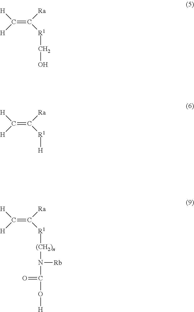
C([H])([H])=C([Ra])[R1]CO.C([H])([H])=C([Ra])[R1][H].[(CH2)n](N(C(=O)O[H])[Rb])[R1]C(=C([H])[H])[Ra]
